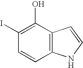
C1(O)=C(I)C=CC2=C1C=CN2
